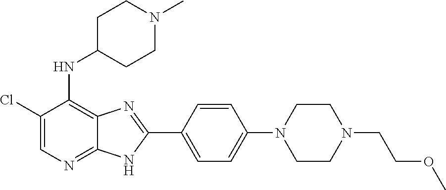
C1(Cl)=CN=C2C(=C1NC1CCN(C)CC1)N=C(C1=CC=C(N3CCN(CCOC)CC3)C=C1)N2
